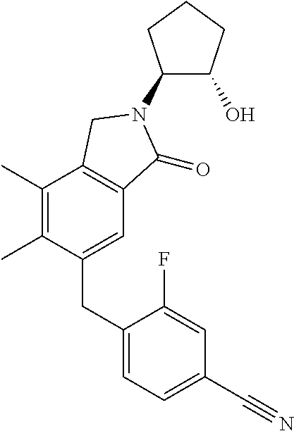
C1(C)=C(C)C(CC2=CC=C(C#N)C=C2F)=CC2=C1CN(C1C(O)CCC1)C2=O
